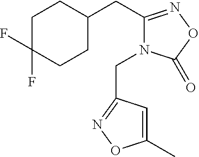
C1C(F)(F)CCC(CC2=NOC(=O)N2CC2=NOC(C)=C2)C1
